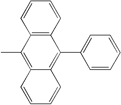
C1=CC=CC=C1C1=C2C(=C(C)C3=C1C=CC=C3)C=CC=C2
